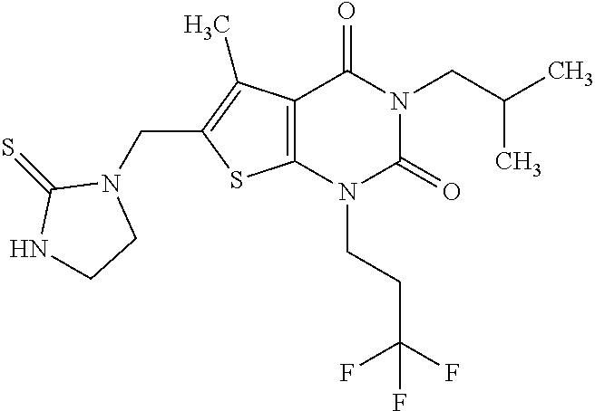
C12=C(N(CCC(F)(F)F)C(=O)N(CC(C)C)C1=O)SC(CN1C(=S)NCC1)=C2C
